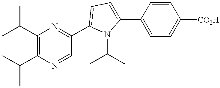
C1(C(C)C)=C(C(C)C)N=CC(C2=CC=C(C3=CC=C([CO2H])C=C3)N2C(C)C)=N1
